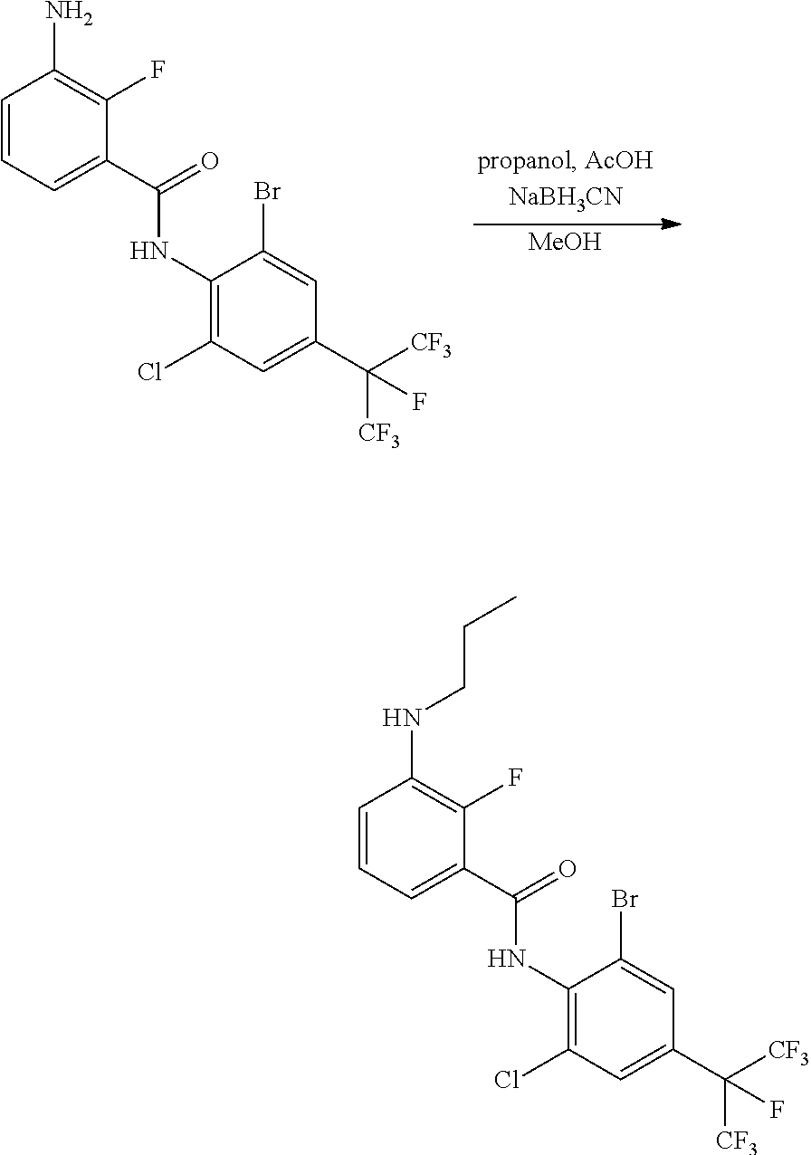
C1(NC(C2=CC=CC(N)=C2F)=O)=C(Cl)C=C(C([CF3])([CF3])F)C=C1Br.[MeOH].C1(NC(C2=CC=CC(NCCC)=C2F)=O)=C(Cl)C=C(C([CF3])([CF3])F)C=C1Br
